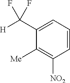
C1=CC=C(C([H])(F)F)C([Me])=C1[NO2]
